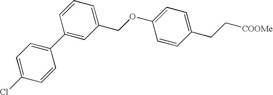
O(C1=CC=C(CC[COOMe])C=C1)CC1=CC=CC(C2=CC=C(Cl)C=C2)=C1
